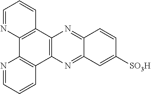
C1=NC2=C(C=C1)C1=C(C3=C2N=CC=C3)N=C2C(=N1)C=CC([SO3H])=C2
